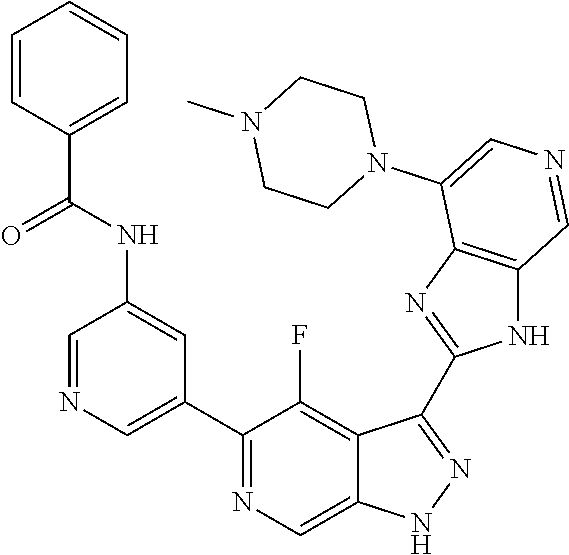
C1(C2=CN=CC(NC(C3=CC=CC=C3)=O)=C2)=NC=C2C(=C1F)C(C1=NC3=C(N1)C=NC=C3N1CCN(C)CC1)=NN2
